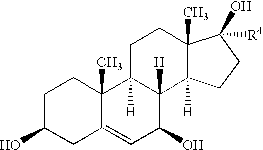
C1C(O)CC2=CC(O)C3([H])C([H])(C2(C)C1)CCC1(C)C3([H])CCC1(O)[R4]
